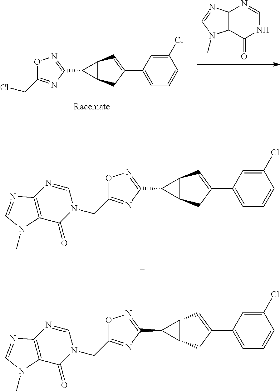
C1(C2=CC=CC(Cl)=C2)=CC2C(C1)C2C1=NOC(CN2C(=O)C3=C(N=C2)N=CN3C)=N1.C1(C2=CC=CC(Cl)=C2)=CC2C(C1)C2C1=NOC(CN2C(=O)C3=C(N=C2)N=CN3C)=N1.C12=C(C(=O)NC=N1)N(C)C=N2.C1(C2=CC=CC(Cl)=C2)=CC2C(C1)C2C1=NOC(CCl)=N1
